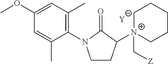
[Y].C1CC([N+]2(C[Z])CCCCC2)C(=O)N1C1=C(C)C=C(OC)C=C1C
